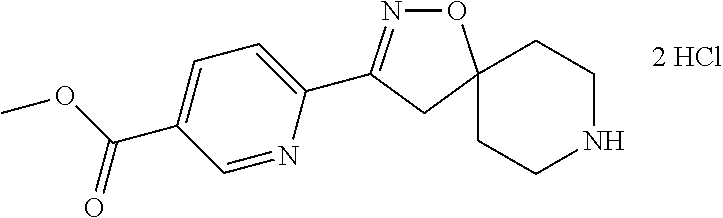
O1N=C(C2=CC=C(C(OC)=O)C=N2)CC12CCNCC2
